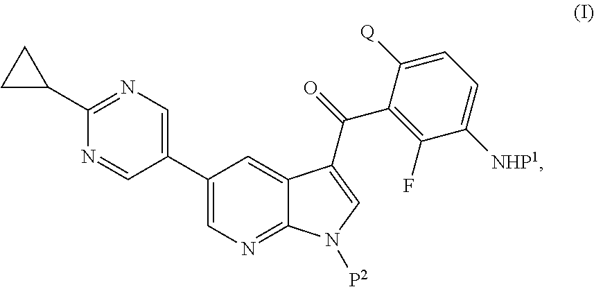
C1(C2=CN=C(C3CC3)N=C2)=CN=C2C(=C1)C(C(C1=C(F)C([NHP1])=CC=C1[Q])=O)=CN2[P2]
